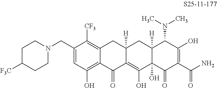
C1=C(CN2CCC([F3C])CC2)C([CF3])=C2C(=C1O)C(=O)C1=C(O)C3(O)C([H])(CC1([H])C2)C(N(C)C)C(O)=C(C(N)=O)C3=O
